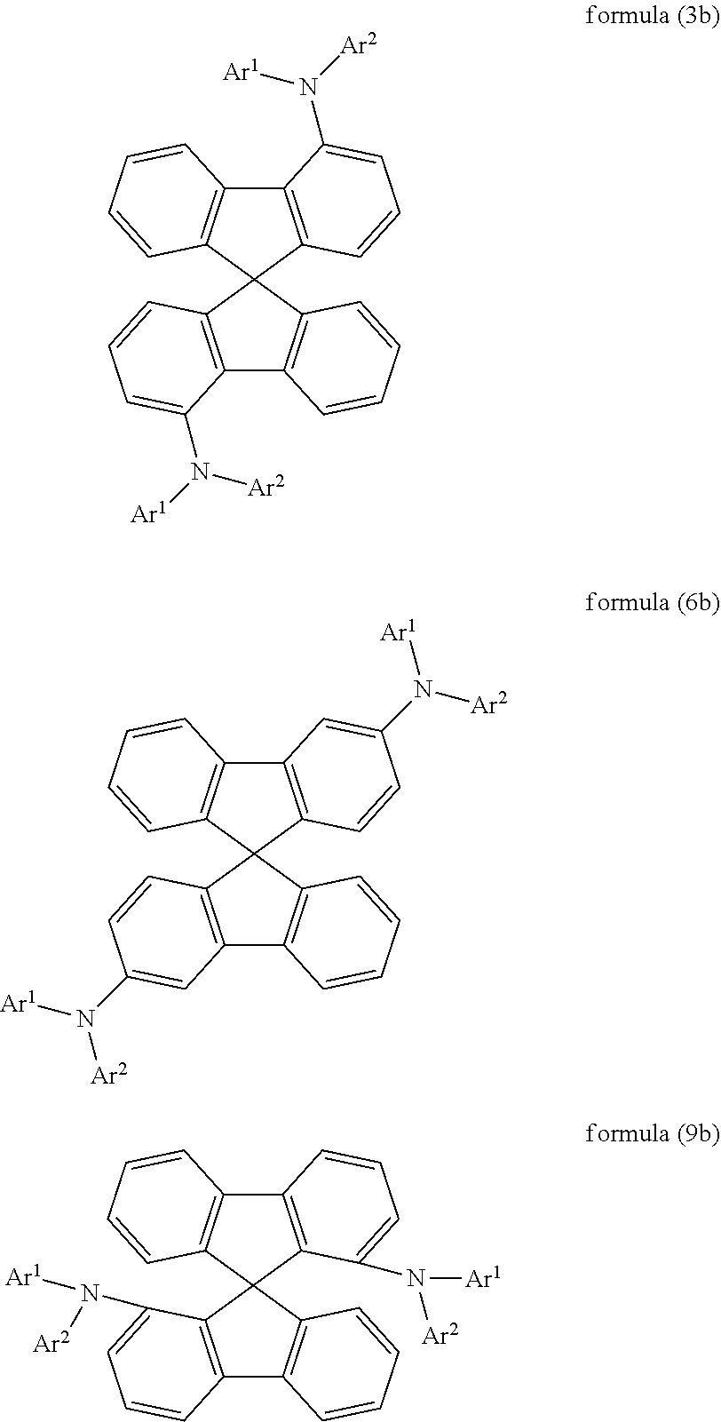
C12=C(C=CC=C1N([Ar2])[Ar1])C1(C3=C2C=CC=C3)C2=C(C3=C1C=CC=C3)C(N([Ar1])[Ar2])=CC=C2.C12=C(C=CC(N([Ar2])[Ar1])=C1)C1(C3=C2C=CC=C3)C2=C(C3=C1C=CC=C3)C=C(N([Ar1])[Ar2])C=C2.C12=C(C(N([Ar1])[Ar2])=CC=C1)C1(C3=C2C=CC=C3)C2=C(C3=C1C=CC=C3)C=CC=C2N([Ar1])[Ar2]
